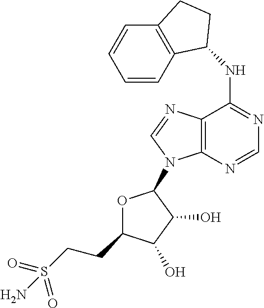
N(C1=NC=NC2=C1N=CN2C1OC(CCS(=O)(=O)N)C(O)C1O)C1C2=C(C=CC=C2)CC1
